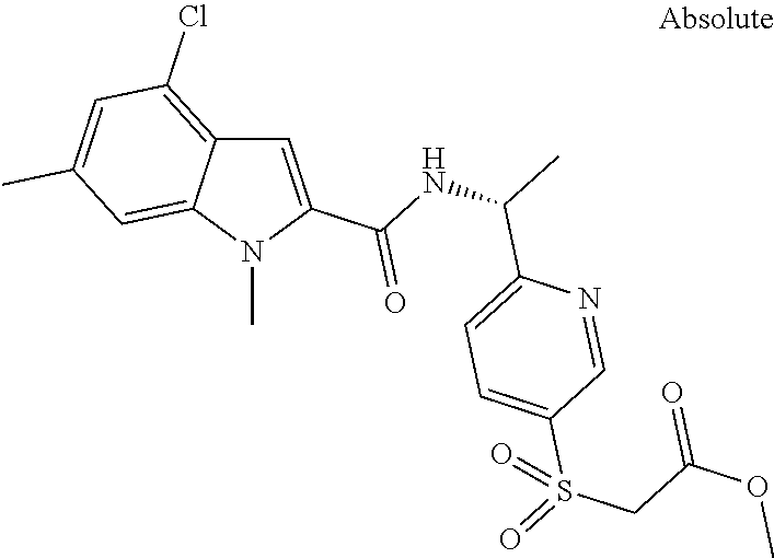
C1=C(C(NC(C)C2=CC=C(S(=O)(CC(OC)=O)=O)C=N2)=O)N(C)C2=CC(C)=CC(Cl)=C12
